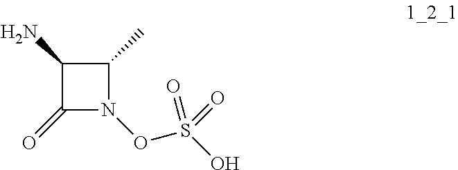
NC1C(=O)N(OS(O)(=O)=O)C1C
